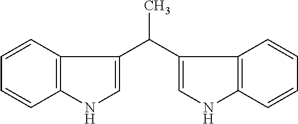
C12=C(C=CC=C1)NC=C2C(C1=CNC2=C1C=CC=C2)C
